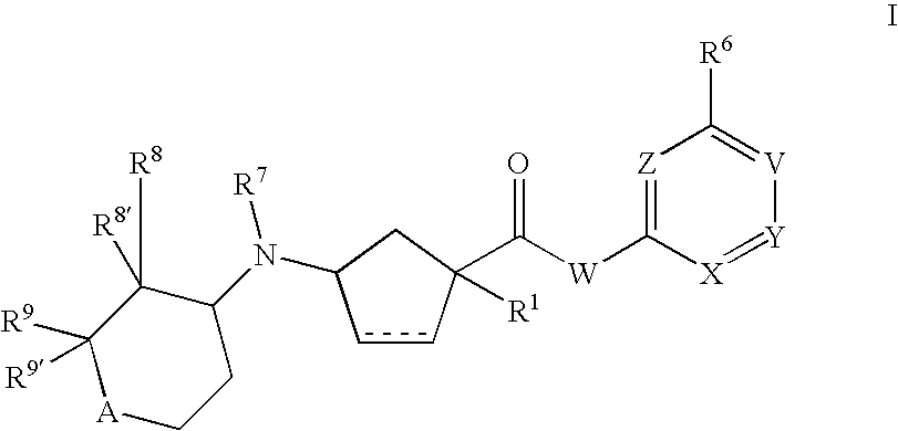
c1cC(C(=O)[W]C2=[Z]C([R6])=[V][Y]=[X]2)([R1])CC1N(C1C([R8])([R8])C([R9])([R9])[A]CC1)[R7]
